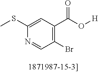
CSC1=CC(C(O[H])=O)=C(Br)C=N1
